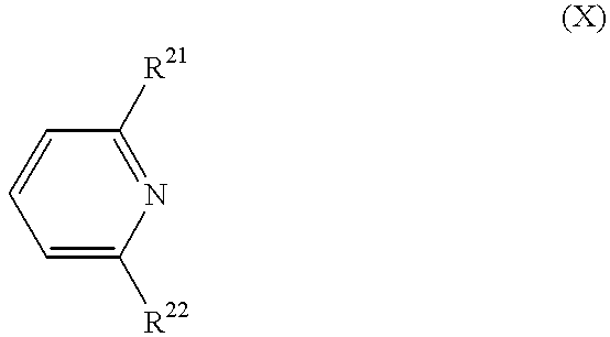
C1=CC=C([R22])N=C1[R21]
